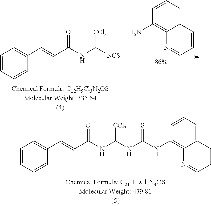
C1=CC=CC(C=CC(NC(NC(NC2=C3C(=CC=C2)C=CC=N3)=S)[CCl3])=O)=C1.C1=CC=CC(C=CC(NC([NCS])[CCl3])=O)=C1.C12=CC=CC(N)=C1N=CC=C2
